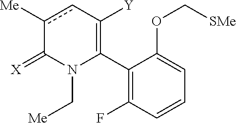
C1(C2=C([Y])cc([Me])C(=[X])N2C[Me])=C(F)C=CC=C1OC[SMe]
